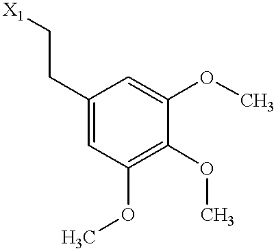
C1(CC[X1])=CC(OC)=C(OC)C(OC)=C1
